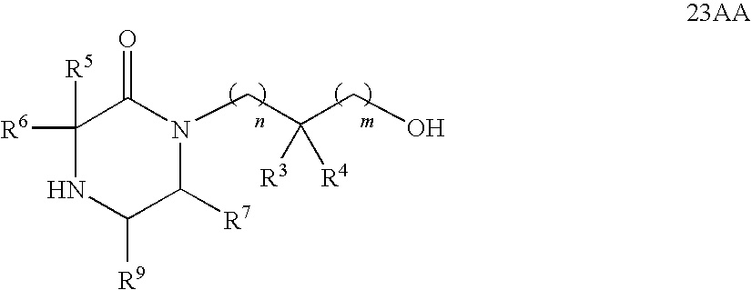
N1(CC(CO)([R3])[R4])C(=O)C([R6])([R5])NC([R9])C1[R7]
